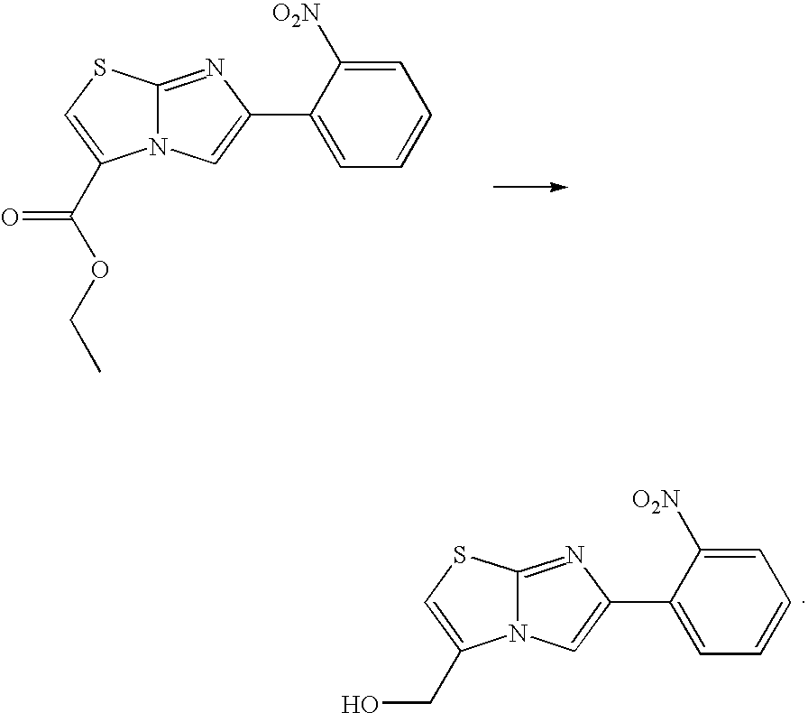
C(OCC)(=O)C1=CSC2=NC(C3=CC=CC=C3[O2N])=CN21.C(O)C1=CSC2=NC(C3=CC=CC=C3[O2N])=CN21
